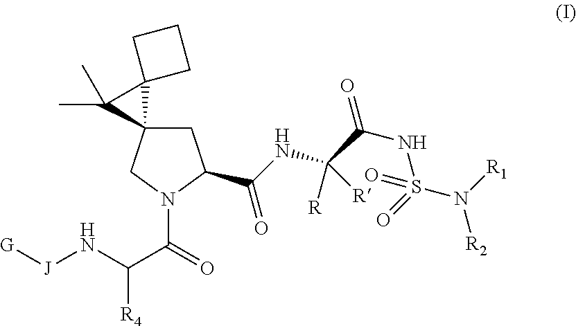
C1C2(CN(C(=O)C(N[J][G])[R4])C1C(NC(C(NS(N([R1])[R2])(=O)=O)=O)([R])[R])=O)C1(C2(C)C)CCC1
